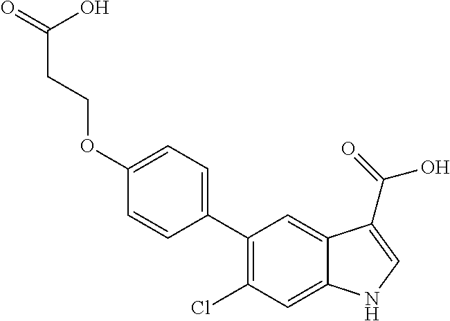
C1(OCCC(=O)O)=CC=C(C2=C(Cl)C=C3C(=C2)C(C(=O)O)=CN3)C=C1
